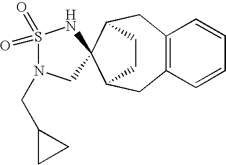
C12=C(C=CC=C1)CC1CCC(C2)C12NS(=O)(=O)N(CC1CC1)C2
